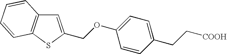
O(C1=CC=C(CC[COOH])C=C1)CC1=CC2=C(S1)C=CC=C2
